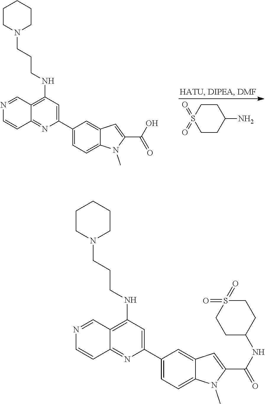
C1CN(CCCNC2=C3C(=NC(C4=CC=C5C(=C4)C=C(C(O)=O)N5C)=C2)C=CN=C3)CCC1.C1CC(N)CCS1(=O)=O.C1CN(CCCNC2=C3C(=NC(C4=CC=C5C(=C4)C=C(C(NC4CCS(=O)(=O)CC4)=O)N5C)=C2)C=CN=C3)CCC1
